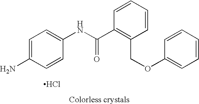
C1(N)=CC=C(NC(=O)C2=C(COC3=CC=CC=C3)C=CC=C2)C=C1.Cl
